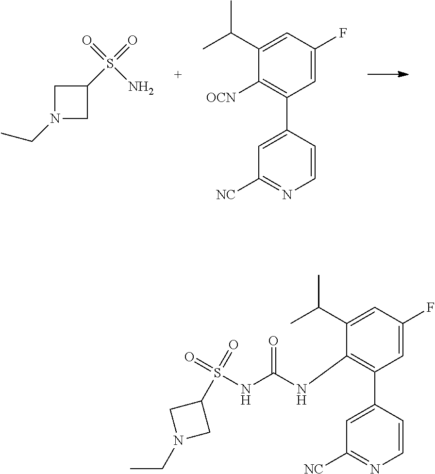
NS(=O)(=O)C1CN(CC)C1.C1([OCN])=C(C2=CC([NC])=NC=C2)C=C(F)C=C1C(C)C.O=S(NC(NC1=C(C2=CC([NC])=NC=C2)C=C(F)C=C1C(C)C)=O)(C1CN(CC)C1)=O
